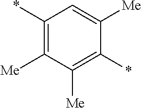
C1(*)=C([Me])C([Me])=C(*)C([Me])=C1
